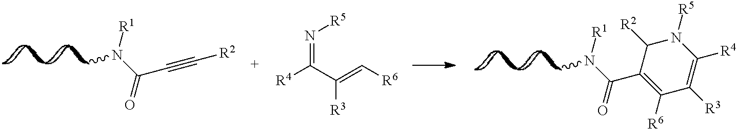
N(C(=O)C#C[R2])(C)[R1].N(C(C1=C([R6])C([R3])=C([R4])N([R5])C1[R2])=O)(C)[R1].[R4]C(C(=C[R6])[R3])=N[R5]
